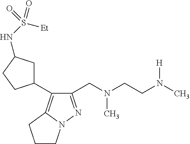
C1(CN(CCN(C)[H])C)=NN2C(=C1C1CC(NS([Et])(=O)=O)CC1)CCC2
